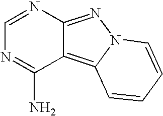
C1=NC2=NN3C(=C2C(N)=N1)C=CC=C3
